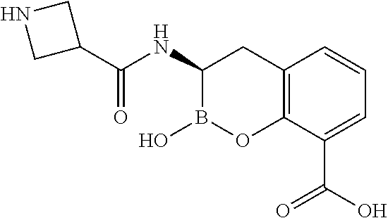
C1(C(NC2B(O)OC3=C(C2)C=CC=C3C(O)=O)=O)CNC1
